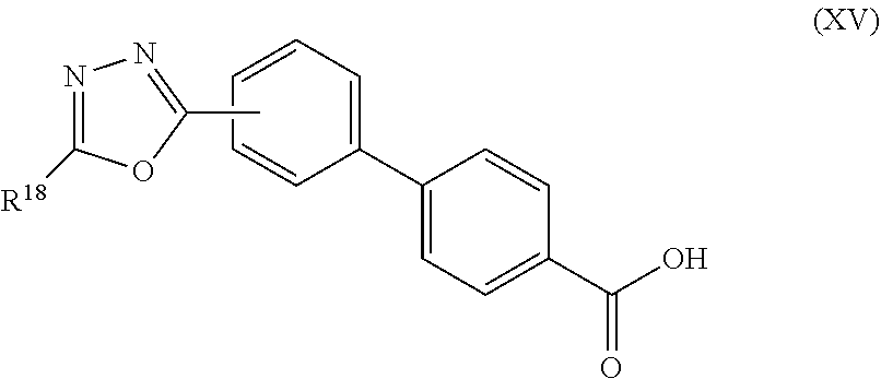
C1(C2=CC=CC=C2)=CC=C(C(O)=O)C=C1.CC1=NN=C([R18])O1
